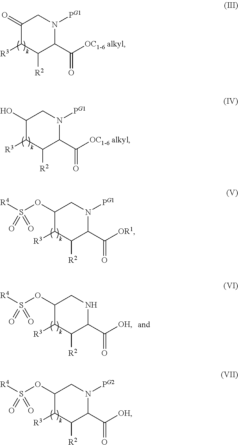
C1(=O)C([R3])C([R2])C(C([OC1-6 alkyl])=O)N([PG1])C1.C1(O)C([R3])C([R2])C(C([OC1-6 alkyl])=O)N([PG1])C1.C1(OS([R4])(=O)=O)C([R3])C([R2])C(C([OR1])=O)N([PG1])C1.C1(OS([R4])(=O)=O)C([R3])C([R2])C(C([OH])=O)NC1.C1(OS([R4])(=O)=O)C([R3])C([R2])C(C([OH])=O)N([PG2])C1
